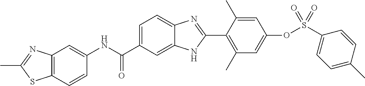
C1(NC(C2=CC=C3C(=C2)NC(C2=C(C)C=C(OS(C4=CC=C(C)C=C4)(=O)=O)C=C2C)=N3)=O)=CC2=C(C=C1)SC(C)=N2
